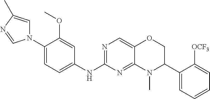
N1(C2=CC=C(NC3=NC=C4C(=N3)N(C)C(C3=CC=CC=C3[OCF3])CO4)C=C2OC)C=C(C)N=C1
